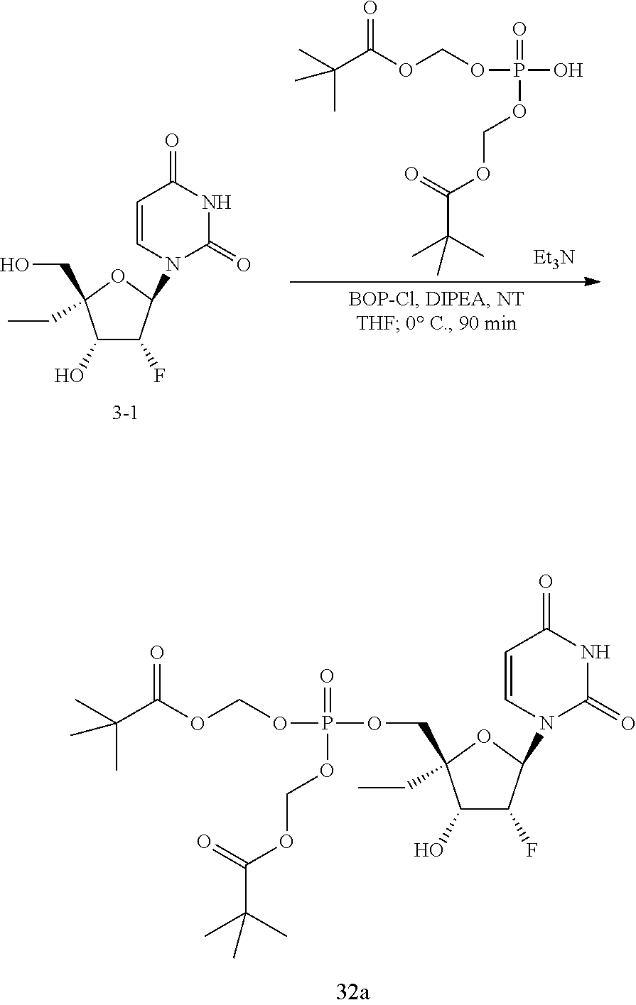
C1(O)C(F)C(N2C(=O)NC(=O)C=C2)OC1(CC)CO.O=C(OCOP(=O)(O)OCOC(C(C)(C)C)=O)C(C)(C)C.[Et3N].C1(O)C(F)C(N2C(=O)NC(=O)C=C2)OC1(CC)COP(=O)(OCOC(C(C)(C)C)=O)OCOC(C(C)(C)C)=O
